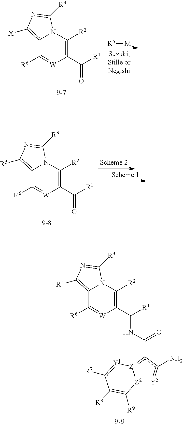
C12=C([R5])N=C([R3])N1C([R2])=C(C(=O)[R1])[W]=C2[R6].C12=C([X])N=C([R3])N1C([R2])=C(C(=O)[R1])[W]=C2[R6].[R5][M].C12=C([R5])N=C([R3])N1C([R2])=C(C([R1])NC(c1c(N)=[Y2]=[Z2]3[Z1]=1[Y1]=C([R7])C([R8])=C3[R9])=O)[W]=C2[R6]
